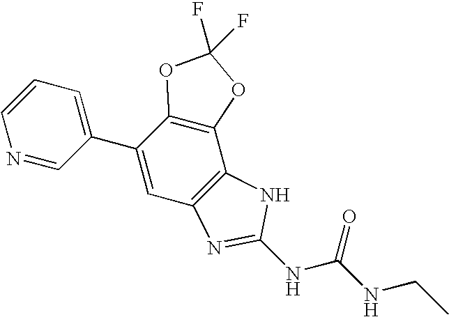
C1=CC=C(C2=CC3=C(C4=C2OC(F)(F)O4)NC(NC(NCC)=O)=N3)C=N1
